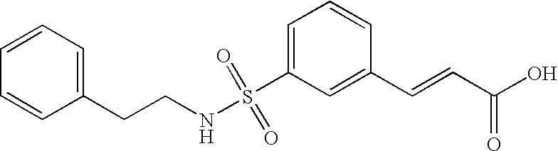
C1=C(S(NCCC2=CC=CC=C2)(=O)=O)C=C(C=CC(O)=O)C=C1
